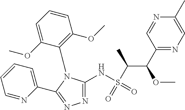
N1=C(NS(=O)(=O)C(C(C2=NC=C(C)N=C2)OC)C)N(C2=C(OC)C=CC=C2OC)C(C2=CC=CC=N2)=N1
